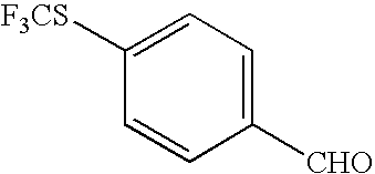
C1=C([F3CS])C=CC([CHO])=C1
